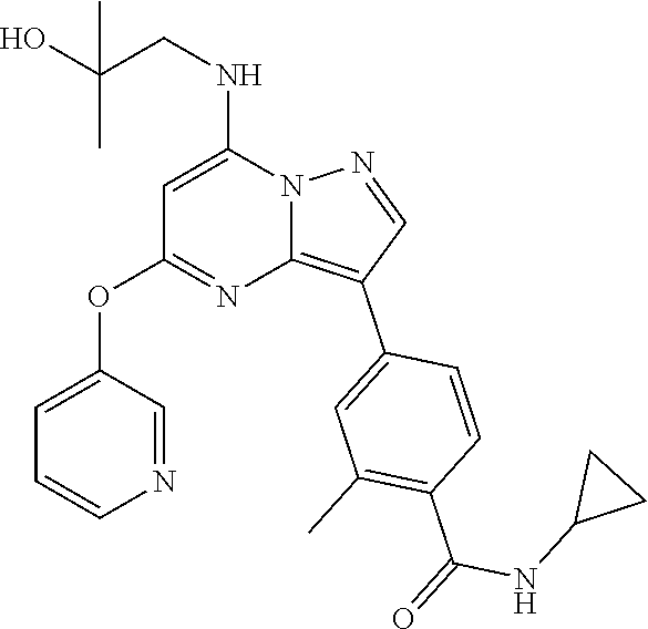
C(NC1=CC(OC2=CC=CN=C2)=NC2=C(C3=CC(C)=C(C(NC4CC4)=O)C=C3)C=NN12)C(O)(C)C
